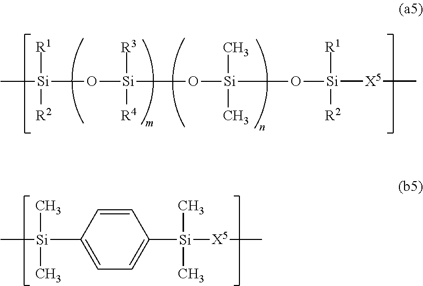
C[Si]([R1])([R2])O[Si](O[Si](C)(C)(C)O[Si]([X5]C)([R1])[R2])([R4])[R3].C1=CC([Si](C)(C)C)=CC=C1[Si]([X5]C)(C)C
